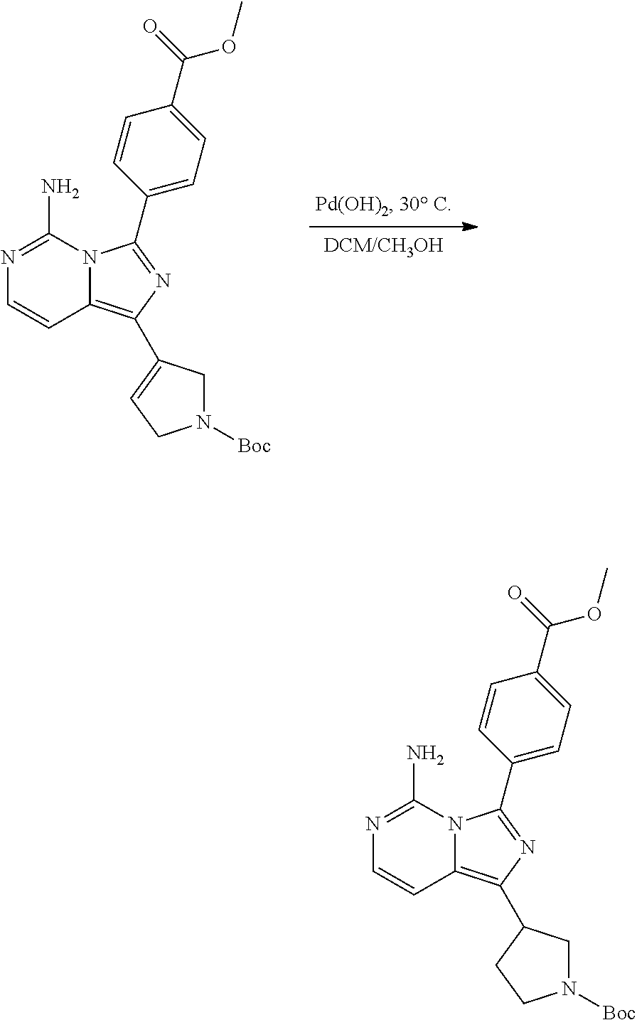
N1=C(N)N2C(=C(C3=CCN([Boc])C3)N=C2C2=CC=C(C(=O)OC)C=C2)C=C1.N1=C(N)N2C(=C(C3CN([Boc])CC3)N=C2C2=CC=C(C(=O)OC)C=C2)C=C1
